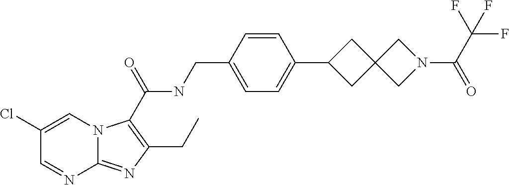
C(NCC1=CC=C(C2CC3(C2)CN(C(C(F)(F)F)=O)C3)C=C1)(=O)C1=C(CC)N=C2N1C=C(Cl)C=N2
